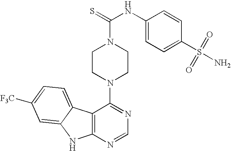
C12=C(N=CN=C1N1CCN(C(=S)NC3=CC=C(S(=O)(=O)N)C=C3)CC1)NC1=CC([F3C])=CC=C21
